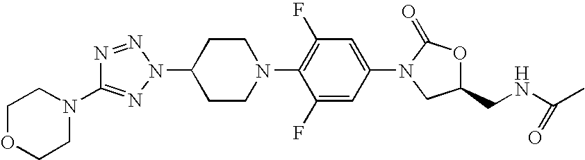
C1(N2C(=O)OC(CNC(C)=O)C2)=CC(F)=C(N2CCC(N3N=C(N4CCOCC4)N=N3)CC2)C(F)=C1
